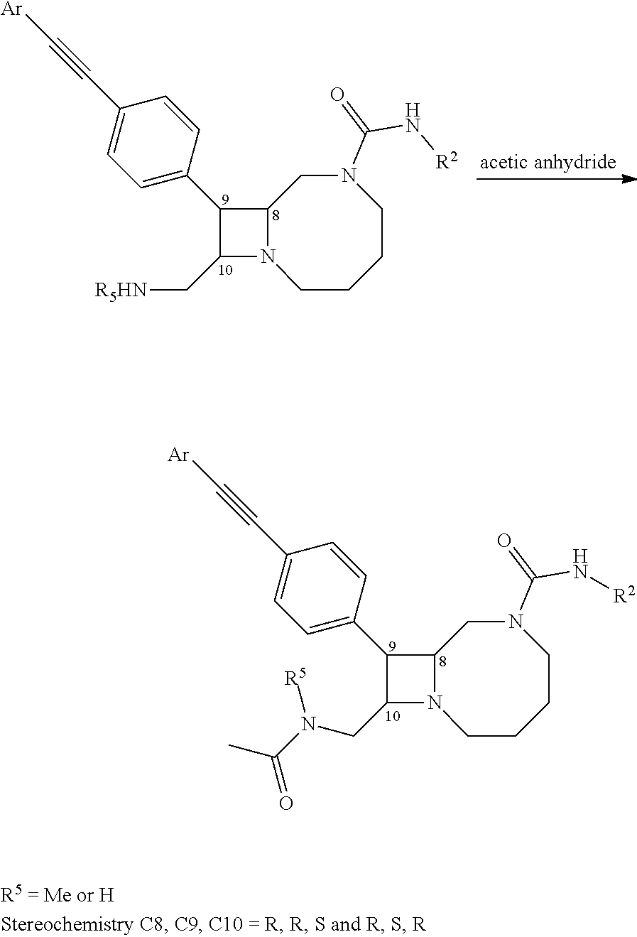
C1(C2=CC=C(C#C[Ar])C=C2)C(CN(C(C)=O)[R5])N2C1CN(C(N[R2])=O)CCCC2.C1(C2=CC=C(C#C[Ar])C=C2)C(C[R5HN])N2C1CN(C(N[R2])=O)CCCC2
